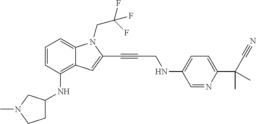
C1=CC(NC2CCN(C)C2)=C2C(=C1)N(CC(F)(F)F)C(C#CCNC1=CC=C(C(C#N)(C)C)N=C1)=C2
